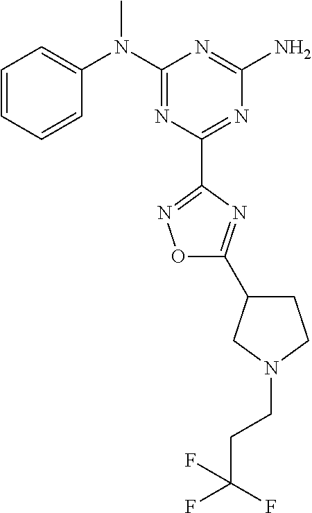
C1=CC=CC(N(C2=NC(C3=NOC(C4CCN(CCC(F)(F)F)C4)=N3)=NC(N)=N2)C)=C1
